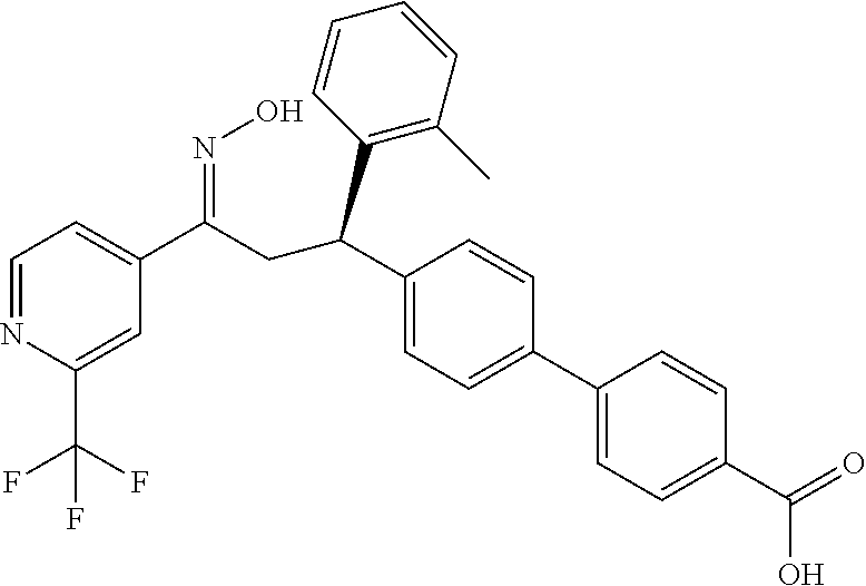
C1=NC(C(F)(F)F)=CC(C(CC(C2=CC=C(C3=CC=C(C(O)=O)C=C3)C=C2)C2=C(C)C=CC=C2)=NO)=C1
